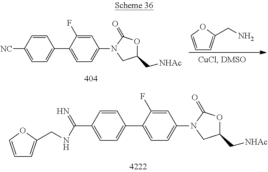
C1(C2=CC=C(N3CC(C[NHAc])OC3=O)C=C2F)=CC=C(C(NCC2=CC=CO2)=N)C=C1.C1=COC(CN)=C1.C1(C2=CC=C(N3CC(C[NHAc])OC3=O)C=C2F)=CC=C([NC])C=C1
